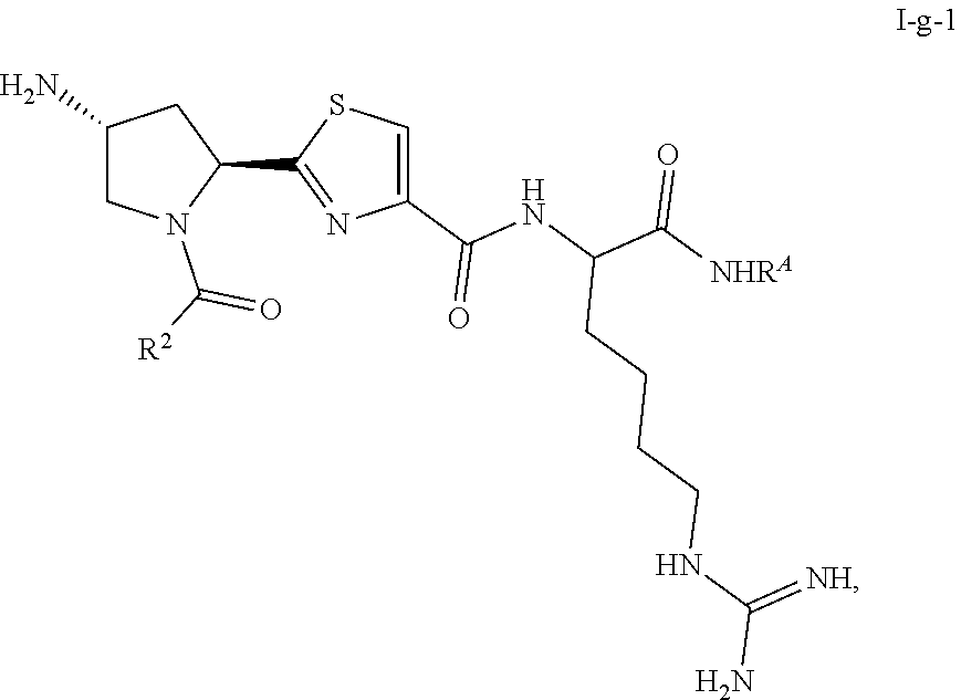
C1(N)CN(C([R2])=O)C(C2=NC(C(=O)NC(C([NHRA])=O)CCCCNC(N)=[NH])=CS2)C1
